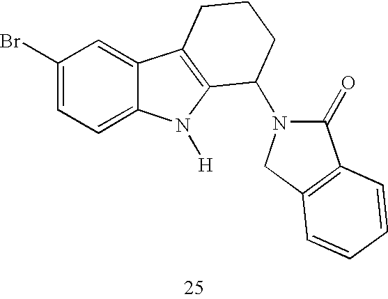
C1(=O)N(C2C3=C(C4=CC(Br)=CC=C4N3[H])CCC2)CC2=C1C=CC=C2
